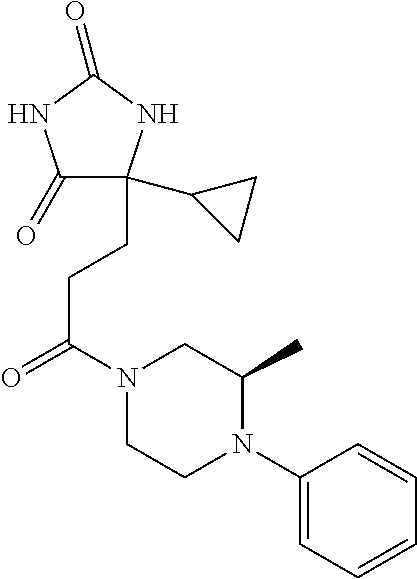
C1(=O)C(C2CC2)(CCC(=O)N2CCN(C3=CC=CC=C3)C(C)C2)NC(=O)N1
